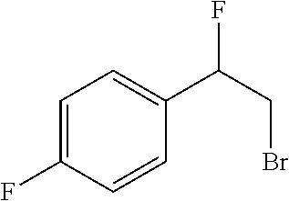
C1=C(F)C=CC(C(CBr)F)=C1
